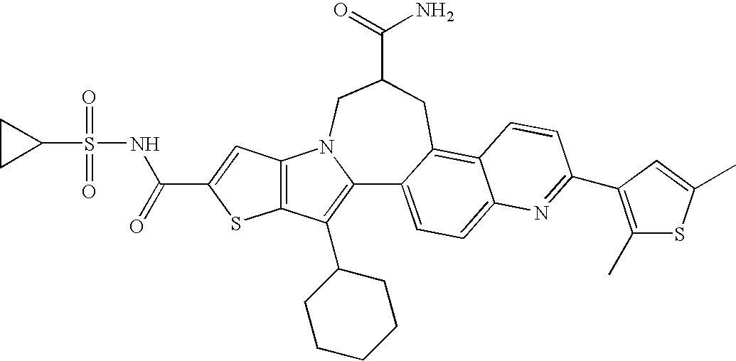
C12=C(C=C(C(NS(C3CC3)(=O)=O)=O)S1)N1C(=C2C2CCCCC2)C2=CC=C3C(=C2CC(C(=O)N)C1)C=CC(C1=C(C)SC(C)=C1)=N3
